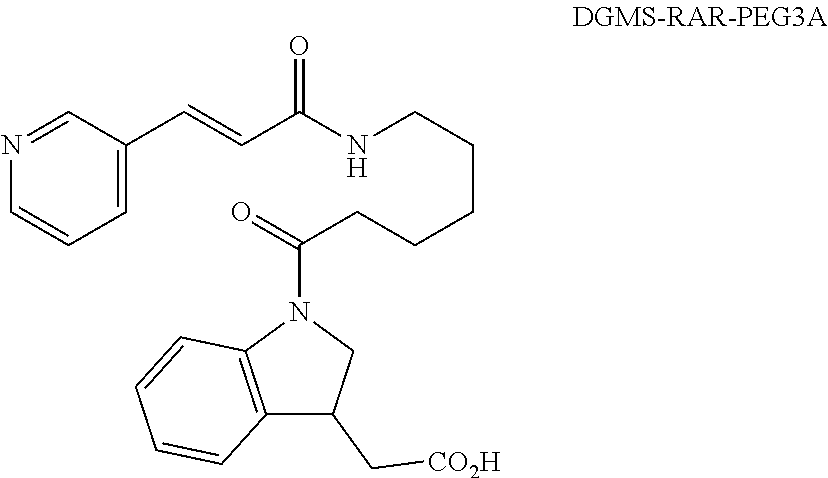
C1(C=CC(=O)NCCCCCC(N2C3=C(C(C[CO2H])C2)C=CC=C3)=O)=CC=CN=C1
